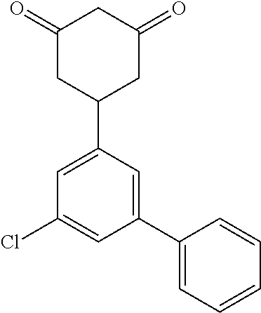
C1(=O)CC(C2=CC(Cl)=CC(C3=CC=CC=C3)=C2)CC(=O)C1
